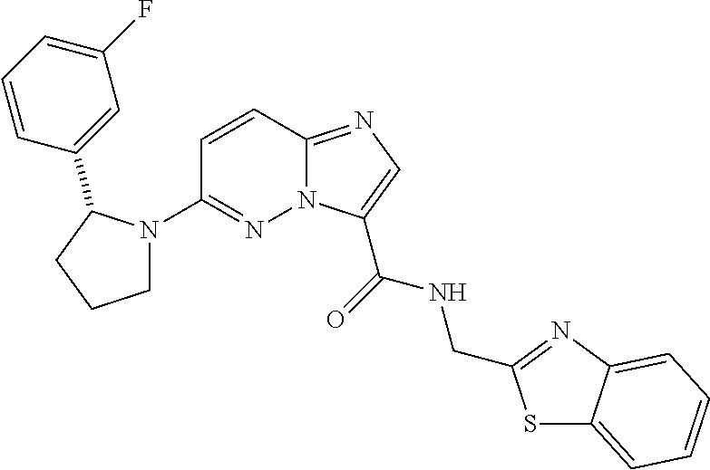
N12C(=NC=C1C(=O)NCC1=NC3=CC=CC=C3S1)C=CC(N1CCCC1C1=CC(F)=CC=C1)=N2
